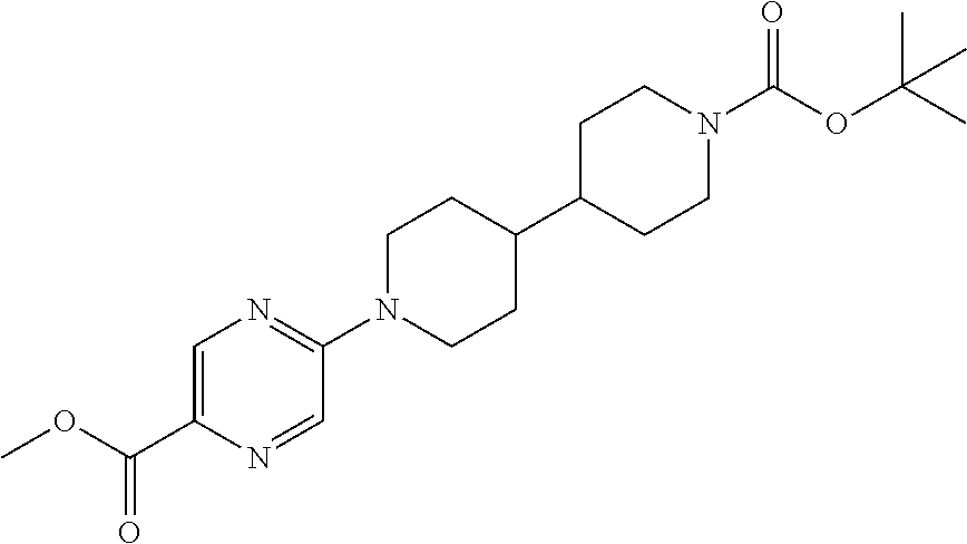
C1=C(C(OC)=O)N=CC(N2CCC(C3CCN(C(OC(C)(C)C)=O)CC3)CC2)=N1
